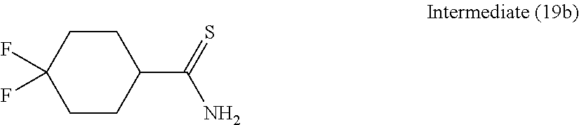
C1CC(F)(F)CCC1C(=S)N
